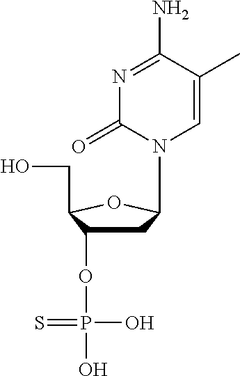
C1C(OP(O)(O)=S)C(CO)OC1N1C=C(C)C(N)=NC1=O
